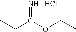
C(C(OCC)=N)C.Cl
